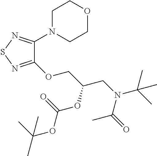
C1(OCC(CN(C(C)(C)C)C(=O)C)OC(OC(C)(C)C)=O)=NSN=C1N1CCOCC1
